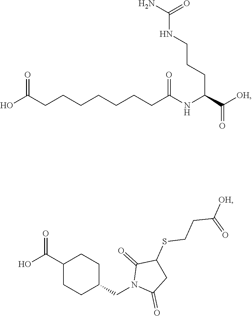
OC(CCCCCCCC(NC(C([OH])=O)CCCNC(N)=O)=O)=O.OC(C1CCC(CN2C(=O)CC(SCCC(=O)[OH])C2=O)CC1)=O
